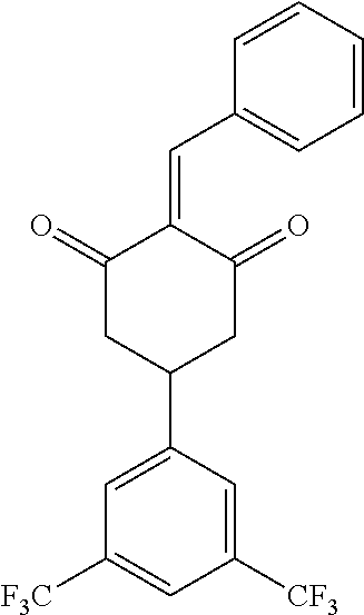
C1(=O)CC(C2=CC([F3C])=CC([CF3])=C2)CC(=O)C1=CC1=CC=CC=C1
